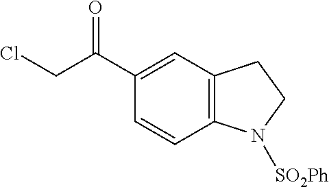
C1(C(CCl)=O)=CC2=C(C=C1)N([SO2Ph])CC2
